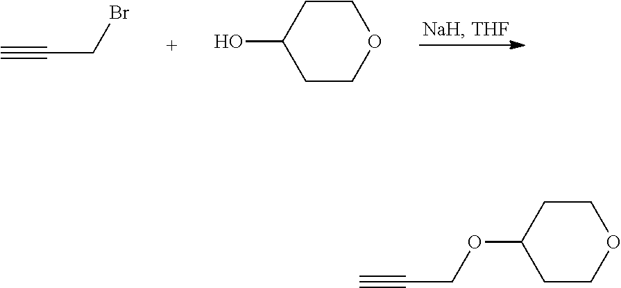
C#CCBr.C1COCCC1O.C1COCCC1OCC#C
